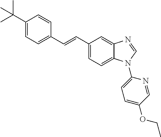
C1(C(C)(C)C)=CC=C(C=CC2=CC=C3C(=C2)N=CN3C2=CC=C(OCC)C=N2)C=C1
